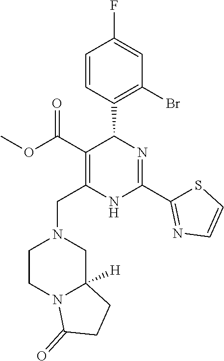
C1(Br)=C(C2C(C(=O)OC)=C(CN3CCN4C([H])(C3)CCC4=O)NC(C3=NC=CS3)=N2)C=CC(F)=C1
